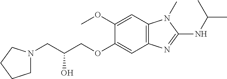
C1(OC)=CC2=C(C=C1OCC(CN1CCCC1)O)N=C(NC(C)C)N2C
